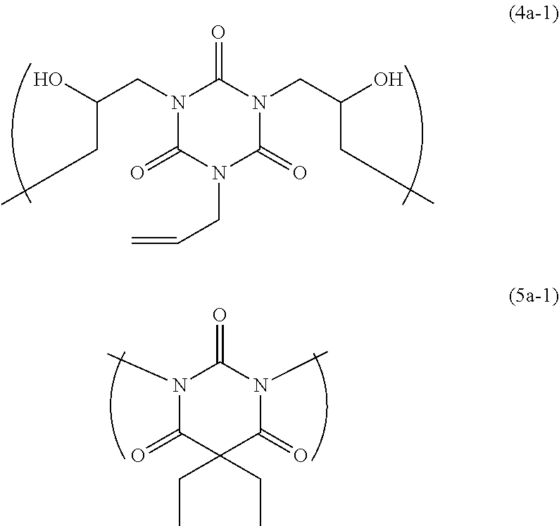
N1(CC(O)CC)C(=O)N(CC=C)C(=O)N(CC(O)CC)C1=O.N1(C)C(=O)C(CC)(CC)C(=O)N(C)C1=O
